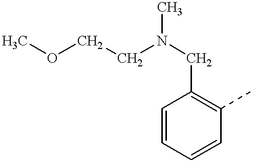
COCCN(CC1=C(C)C=CC=C1)C
